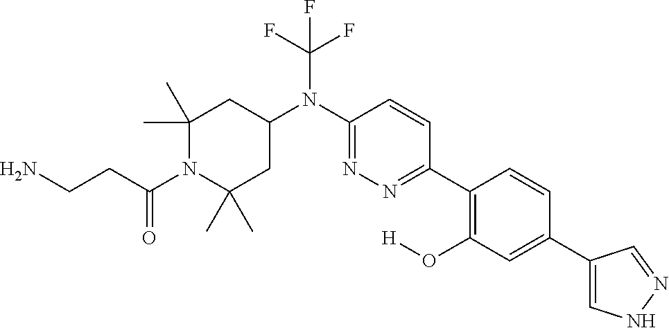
C1(C)(C)CC(N(C2=NN=C(C3=C(O[H])C=C(C4=CNN=C4)C=C3)C=C2)C(F)(F)F)CC(C)(C)N1C(CCN)=O
